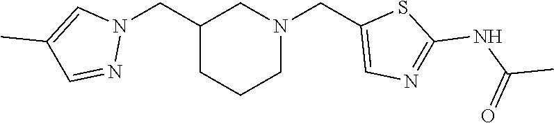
C1(CN2C=C(C)C=N2)CCCN(CC2=CN=C(NC(=O)C)S2)C1
